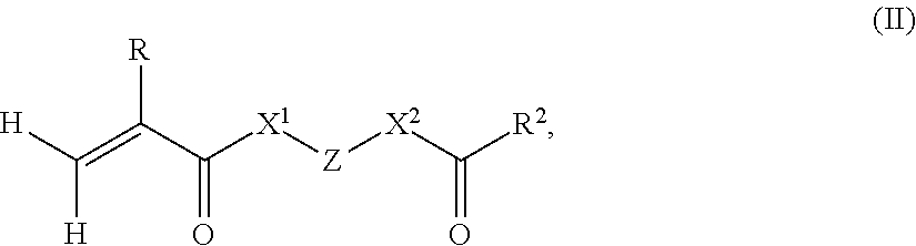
C([H])([H])=C(C([X1][Z][X2]C([R2])=O)=O)[R]
